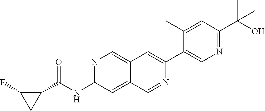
N1=C(NC(C2C(F)C2)=O)C=C2C(=C1)C=C(C1=CN=C(C(O)(C)C)C=C1C)N=C2
